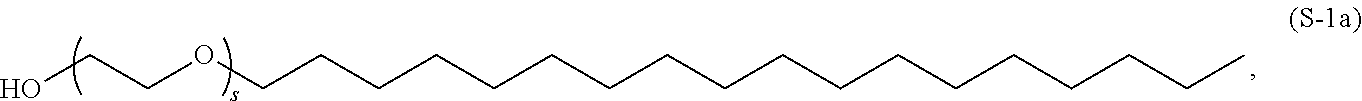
C(COCCCCCCCCCCCCCCCCCC)O
